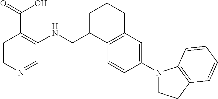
C(C1CCCC2=C1C=CC(N1CCC3=C1C=CC=C3)=C2)NC1=C(C(=O)O)C=CN=C1
